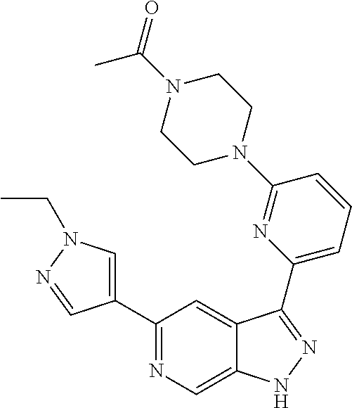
C1(C2=CN(CC)N=C2)=NC=C2C(=C1)C(C1=CC=CC(N3CCN(C(C)=O)CC3)=N1)=NN2
